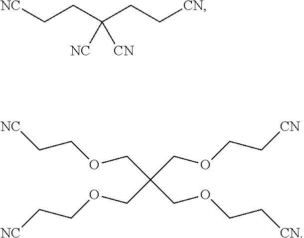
[NC]CCC(CC[CN])([NC])[CN].[NC]CCOCC(COCC[CN])(COCC[NC])COCC[CN]
